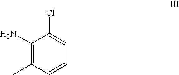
C1=CC=C(Cl)C(N)=C1C
